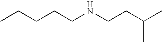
C(CCNCCC(C)C)CC
